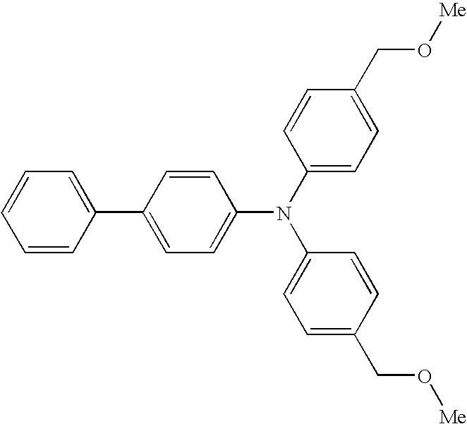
C1=CC(N(C2=CC=C(CO[Me])C=C2)C2=CC=C(C3=CC=CC=C3)C=C2)=CC=C1CO[Me]
